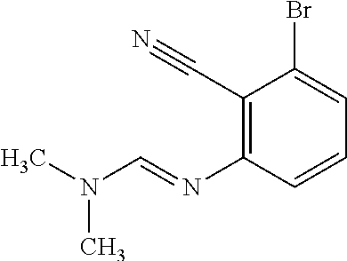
C1(C#N)=C(N=CN(C)C)C=CC=C1Br
